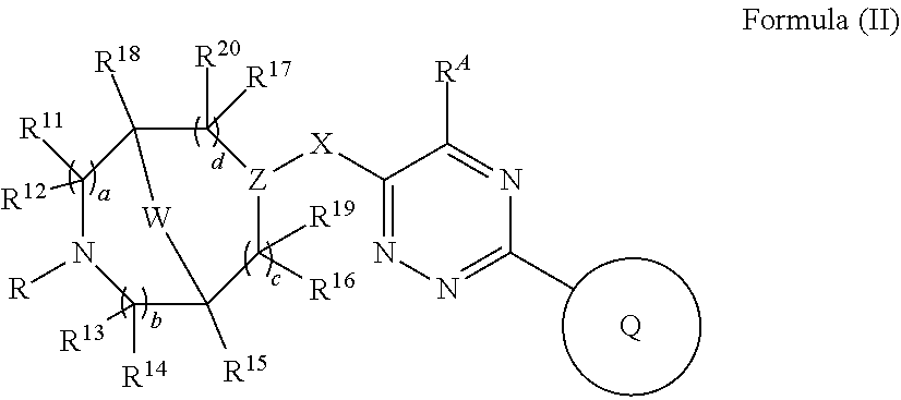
C1([R16])([R19])[Z]([X]C2=NN=C(C)N=C2[RA])C([R20])([R17])C2([R18])C([R12])([R11])N([R])C([R14])([R13])C1([R15])[W]2.[Q]
